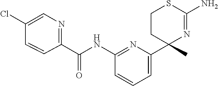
C(NC1=NC(C2(C)N=C(N)SCC2)=CC=C1)(=O)C1=NC=C(Cl)C=C1
